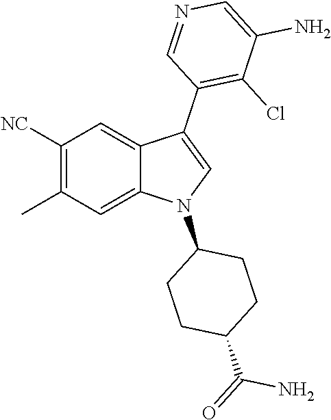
C1([NC])=C(C)C=C2C(=C1)C(C1=C(Cl)C(N)=CN=C1)=CN2C1CCC(C(=O)N)CC1
